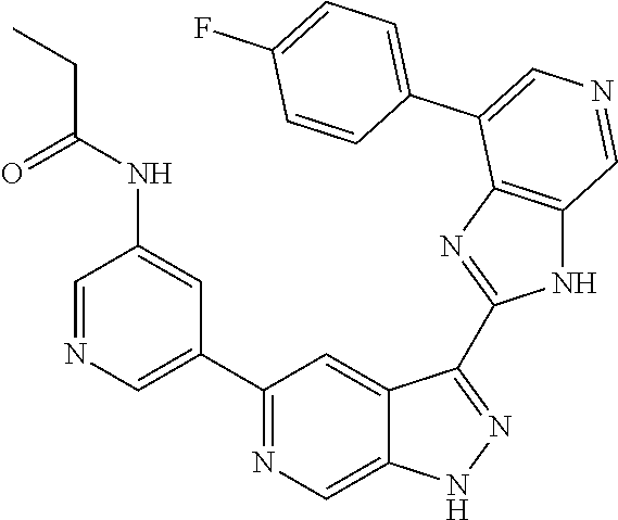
C1(C2=CN=CC(NC(CC)=O)=C2)=NC=C2C(=C1)C(C1=NC3=C(N1)C=NC=C3C1=CC=C(F)C=C1)=NN2
